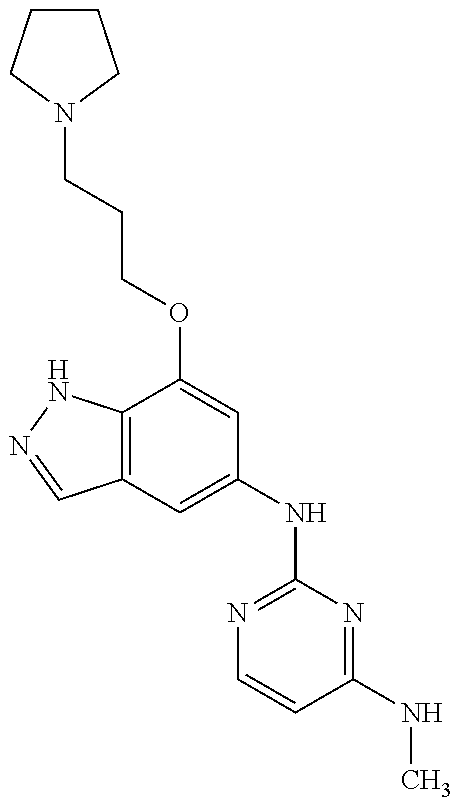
C1CCN(CCCOC2=CC(NC3=NC=CC(NC)=N3)=CC3=C2NN=C3)C1
